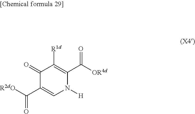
[R1d]C1=C(C([OR4d])=O)N([H])C=C(C([R2dO])=O)C1=O
